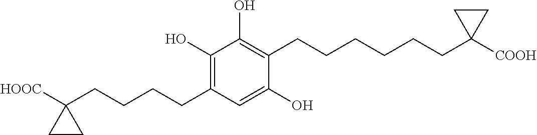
C1(O)=C(CCCCC2([HOOC])CC2)C=C(O)C(CCCCCCC2([COOH])CC2)=C1O
